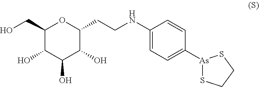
C1(CO)C(O)C(O)C(O)C(CCNC2=CC=C([As]3SCCS3)C=C2)O1
